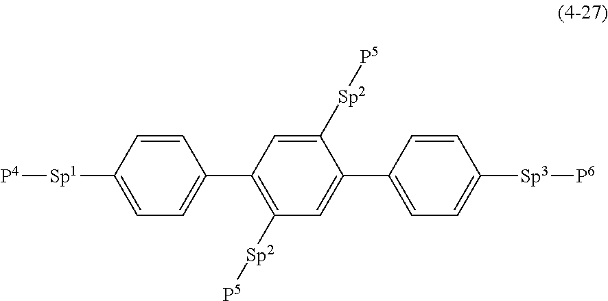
C1([Sp2][P5])=CC(C2=CC=C([Sp1][P4])C=C2)=C([Sp2][P5])C=C1C1=CC=C([Sp3][P6])C=C1
